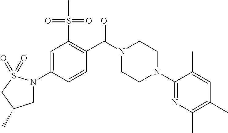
C1=C(N2CC(C)CS2(=O)=O)C=CC(C(N2CCN(C3=NC(C)=C(C)C=C3C)CC2)=O)=C1S(C)(=O)=O
